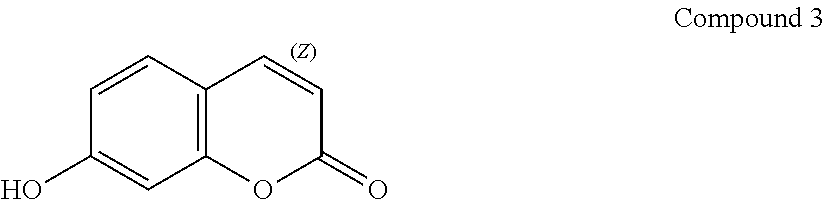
C12=C(C=CC(O)=C1)C=CC(=O)O2
